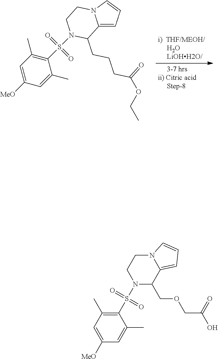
C12=CC=CN1CCN(S(C1=C(C)C=C([MeO])C=C1C)(=O)=O)C2CCCC(OCC)=O.C1(S(N2C(COCC(=O)O)C3=CC=CN3CC2)(=O)=O)=C(C)C=C([MeO])C=C1C
